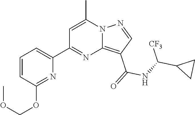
C1=CC(OCOC)=NC(C2=NC3=C(C(=O)NC(C4CC4)[CF3])C=NN3C(C)=C2)=C1
